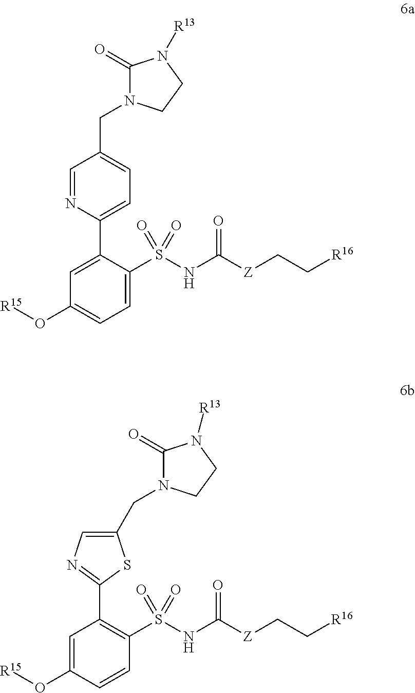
C1(C2=C(S(NC([Z]CC[R16])=O)(=O)=O)C=CC(O[R15])=C2)=NC=C(CN2C(=O)N([R13])CC2)S1.C1(C2=CC(O[R15])=CC=C2S(NC([Z]CC[R16])=O)(=O)=O)=CC=C(CN2C(=O)N([R13])CC2)C=N1
